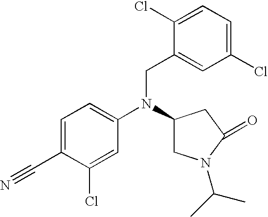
C1=C(C#N)C(Cl)=CC(N(C2CN(C(C)C)C(=O)C2)CC2=CC(Cl)=CC=C2Cl)=C1
